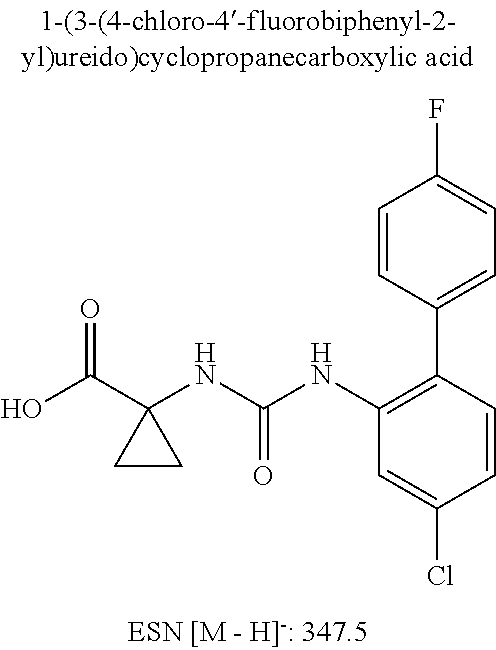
OC(C1(NC(NC2=C(C3=CC=C(F)C=C3)C=CC(Cl)=C2)=O)CC1)=O
